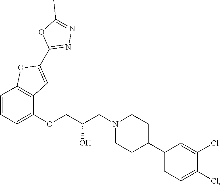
N1(CC(COC2=CC=CC3=C2C=C(C2=NN=C(C)O2)O3)O)CCC(C2=CC=C(Cl)C(Cl)=C2)CC1
